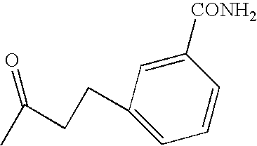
C1=CC=C(CCC(C)=O)C=C1[CONH2]
